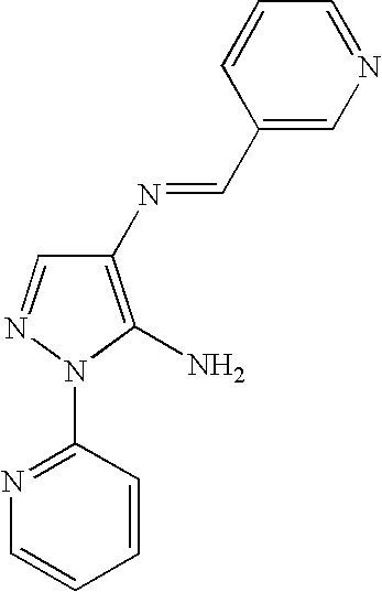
C1(N=CC2=CN=CC=C2)=C(N)N(C2=NC=CC=C2)N=C1
